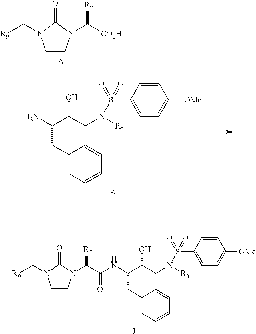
C1CN(C(C(NC(C(CN([R3])S(=O)(C2=CC=C([OMe])C=C2)=O)O)CC2=CC=CC=C2)=O)[R7])C(=O)N1C[R9].[J].C1CN(C([CO2H])[R7])C(=O)N1C[R9].[A].NC(C(CN([R3])S(=O)(C1=CC=C([OMe])C=C1)=O)O)CC1=CC=CC=C1.B
